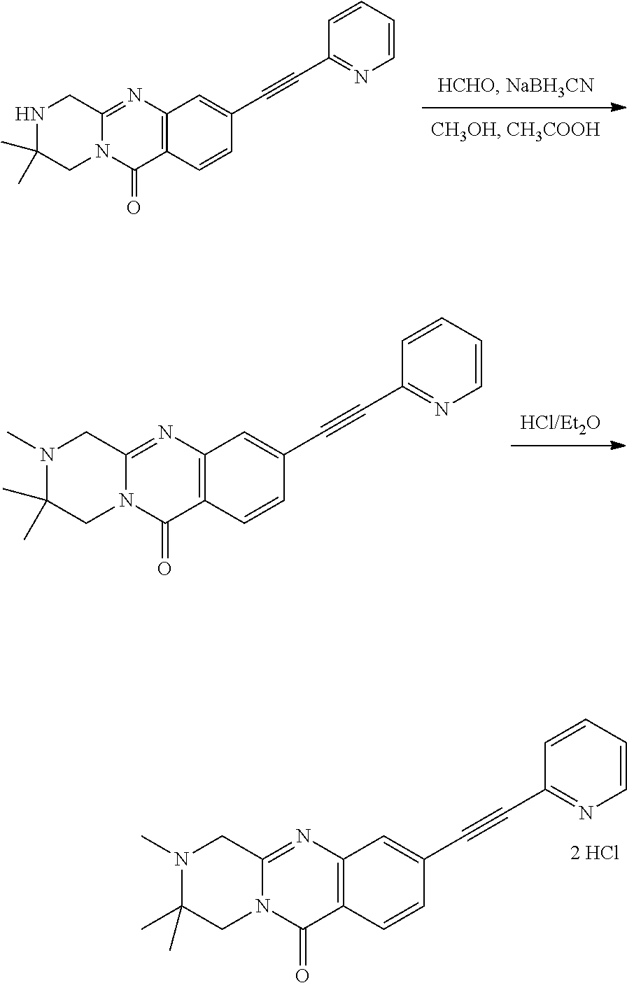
C12=C(N=C3N(C1=O)CC(C)(C)N(C)C3)C=C(C#CC1=NC=CC=C1)C=C2.[2 HCl].C12=C(N=C3N(C1=O)CC(C)(C)N(C)C3)C=C(C#CC1=NC=CC=C1)C=C2.C12=C(N=C3N(C1=O)CC(C)(C)NC3)C=C(C#CC1=NC=CC=C1)C=C2
